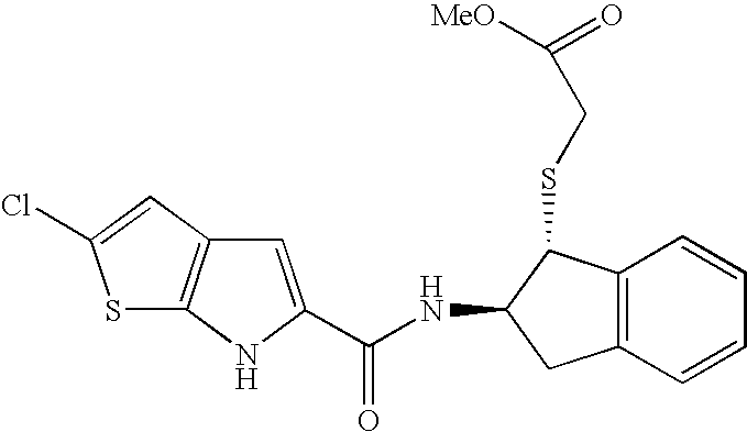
C12=C(C=CC=C1)CC(NC(=O)C1=CC3=C(N1)SC(Cl)=C3)C2SCC(=O)[MeO]
